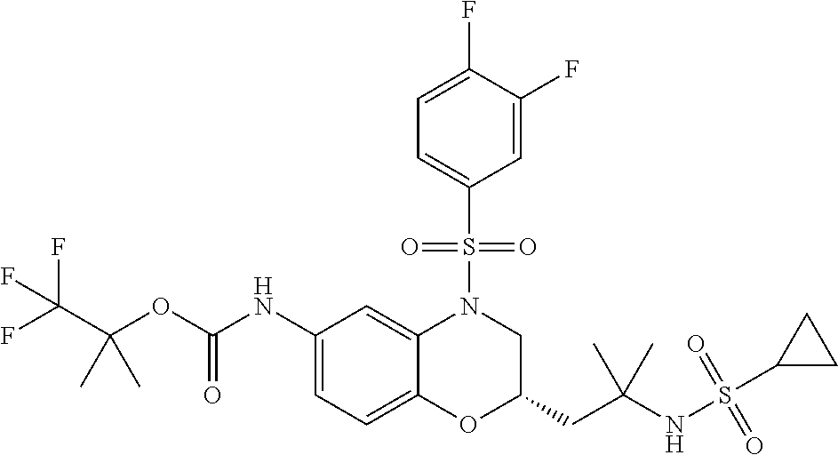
C1(NC(OC(C(F)(F)F)(C)C)=O)=CC=C2C(=C1)N(S(C1=CC=C(F)C(F)=C1)(=O)=O)CC(CC(NS(=O)(=O)C1CC1)(C)C)O2
